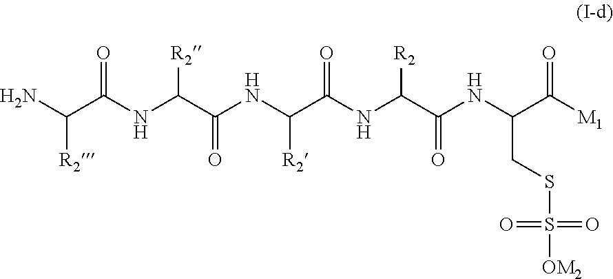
NC(C(NC(C(NC(C(NC(C(NC(C([M1])=O)CSS([OM2])(=O)=O)=O)[R2])=O)[R2])=O)[R2])=O)[R2]
